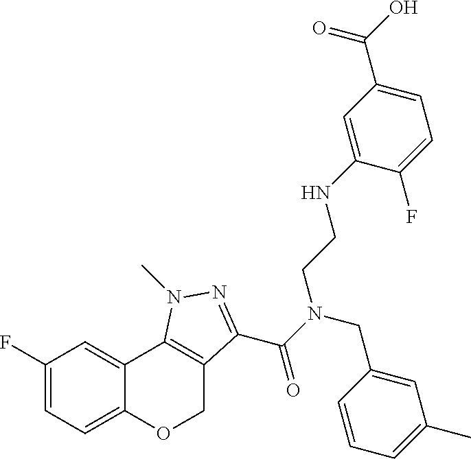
C1(F)=CC=C2C(=C1)C1=C(CO2)C(C(N(CC2=CC(C)=CC=C2)CCNC2=CC(C(O)=O)=CC=C2F)=O)=NN1C
